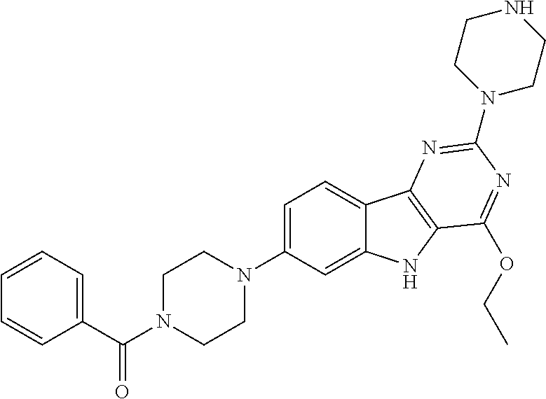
C1=C(N2CCN(C(C3=CC=CC=C3)=O)CC2)C=C2C(=C1)C1=C(N2)C(OCC)=NC(N2CCNCC2)=N1
